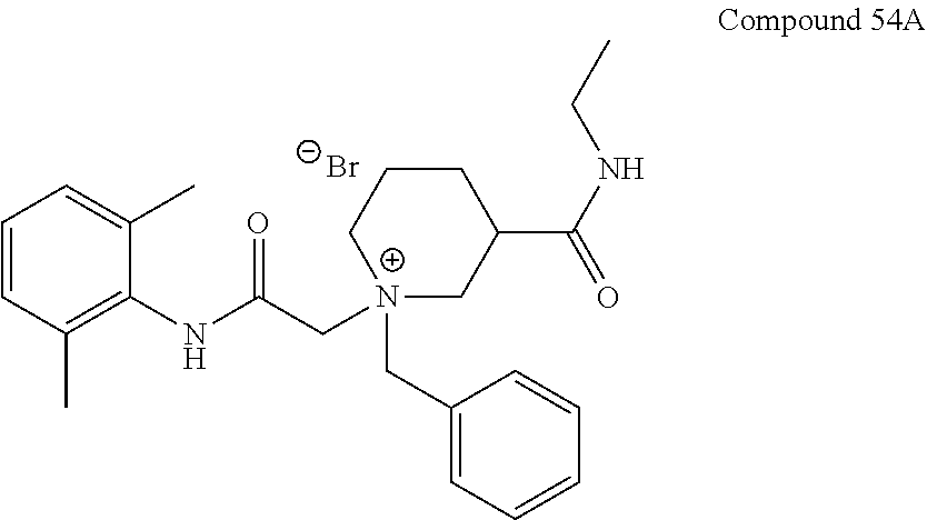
[Br-].C1=CC(C)=C(NC(=O)C[N+]2(CC3=CC=CC=C3)CCCC(C(NCC)=O)C2)C(C)=C1
